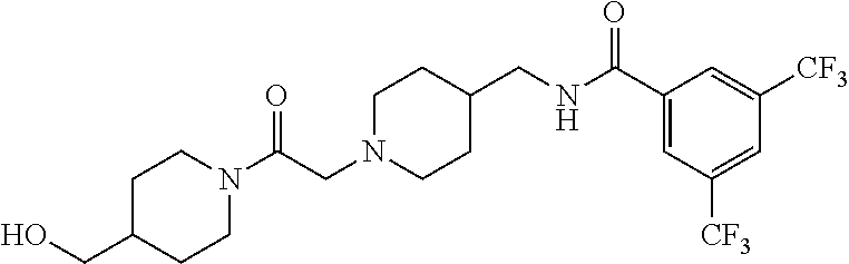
C(CN1CCC(CNC(C2=CC([CF3])=CC([CF3])=C2)=O)CC1)(=O)N1CCC(CO)CC1
